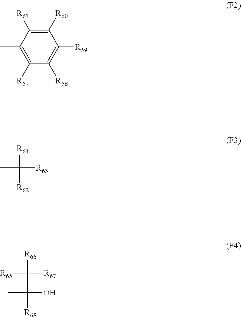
C1([R60])=C([R61])C(C)=C([R57])C([R58])=C1[R59].[R64]C([R63])([R62])C.C(C(O)([R68])C)([R67])([R65])[R66]
